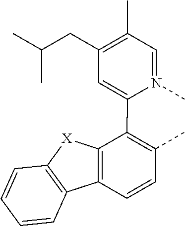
C1=N(C)C(C2=C(C)C=CC3=C2[X]C2=C3C=CC=C2)=CC(CC(C)C)=C1C
